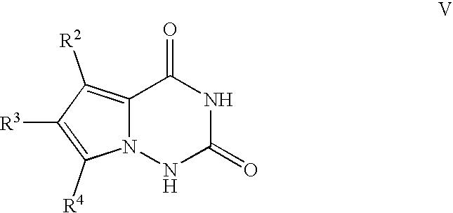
C12=C([R2])C([R3])=C([R4])N1NC(=O)NC2=O
